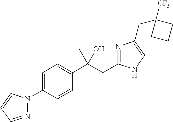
C1=C(N2N=CC=C2)C=CC(C(CC2=NC(CC3([CF3])CCC3)=CN2)(O)C)=C1
